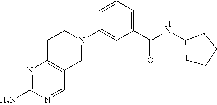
N1=C(N)N=CC2=C1CCN(C1=CC(C(NC3CCCC3)=O)=CC=C1)C2
